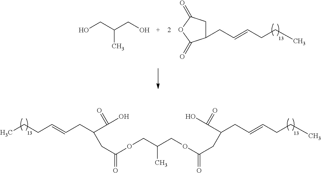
C1(CC=CCCC)CC(=O)OC1=O.OCC(C)CO.C(CC=CCCC)(C(=O)O)CC(OCC(COC(CC(CC=CCCC)C(=O)O)=O)C)=O
